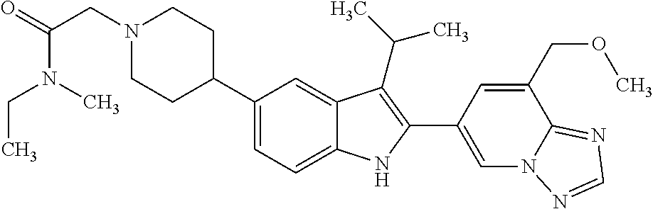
N1(CC(=O)N(CC)C)CCC(C2=CC=C3C(=C2)C(C(C)C)=C(C2=CN4C(=NC=N4)C(COC)=C2)N3)CC1
